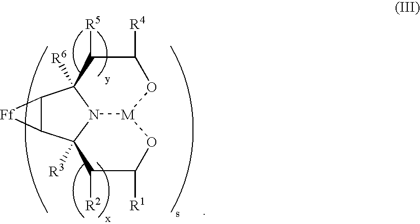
C12C(C3([R3])N4C1([R6])C([R5])C([R4])O[M]4OC([R1])C3[R2])[Ff]2
